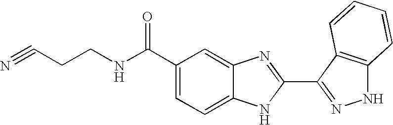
C1=C2C(=CC(C(NCCC#N)=O)=C1)N=C(C1=NNC3=C1C=CC=C3)N2
